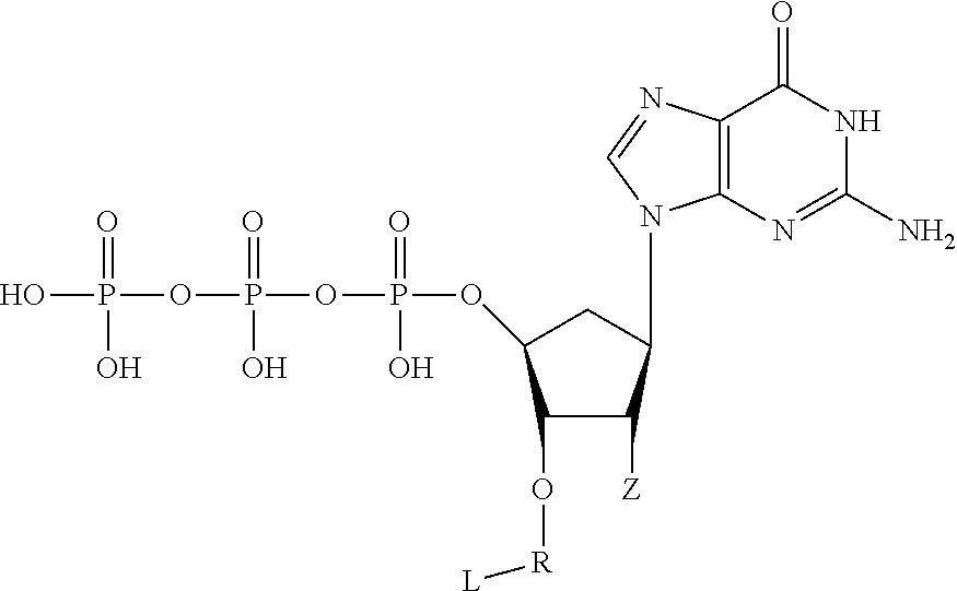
OP(OP(=O)(O)OP(OC1CC(N2C3=C(C(=O)NC(N)=N3)N=C2)C([Z])C1O[R][L])(=O)O)(=O)O
